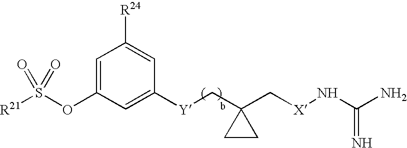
[R21]S(OC1=CC([R24])=CC([Y]CC2(C[X]NC(N)=N)CC2)=C1)(=O)=O
